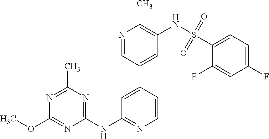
C1=CC(C2=CC(NS(C3=CC=C(F)C=C3F)(=O)=O)=C(C)N=C2)=CC(NC2=NC(C)=NC(OC)=N2)=N1
